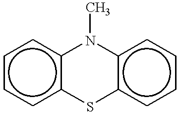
c1ccc2c(c1)N(C)c1c(cccc1)S2
